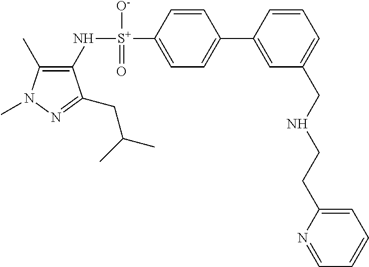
C1(C)=C(N[S+](C2=CC=C(C3=CC(CNCCC4=CC=CC=N4)=CC=C3)C=C2)([O-])=O)C(CC(C)C)=NN1C
